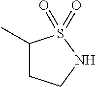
C1(C)CCNS1(=O)=O
